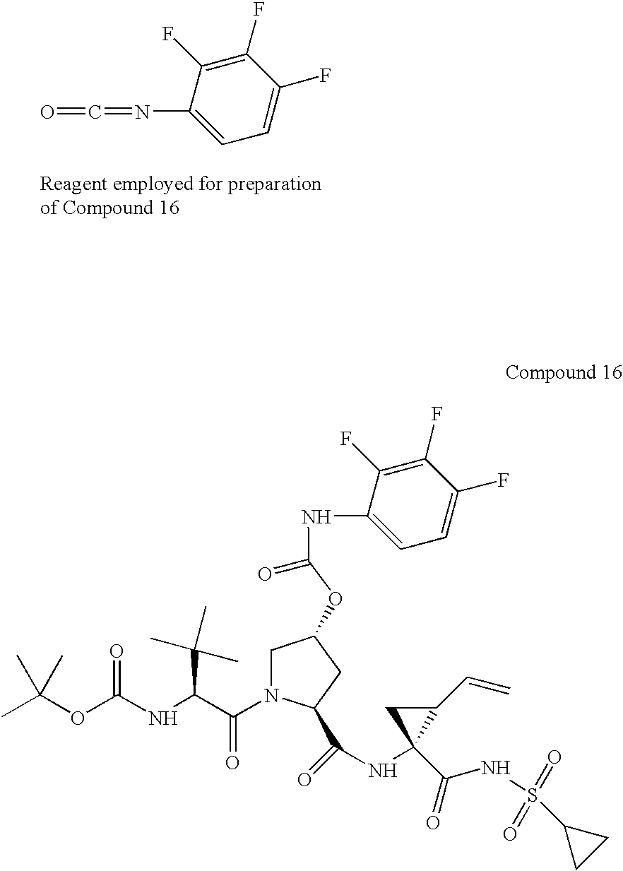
C1(F)=C(F)C(N=C=O)=CC=C1F.CC(OC(NC(C(N1CC(OC(=O)NC2=CC=C(F)C(F)=C2F)CC1C(=O)NC1(C(=O)NS(=O)(=O)C2CC2)C(C=C)C1)=O)C(C)(C)C)=O)(C)C
